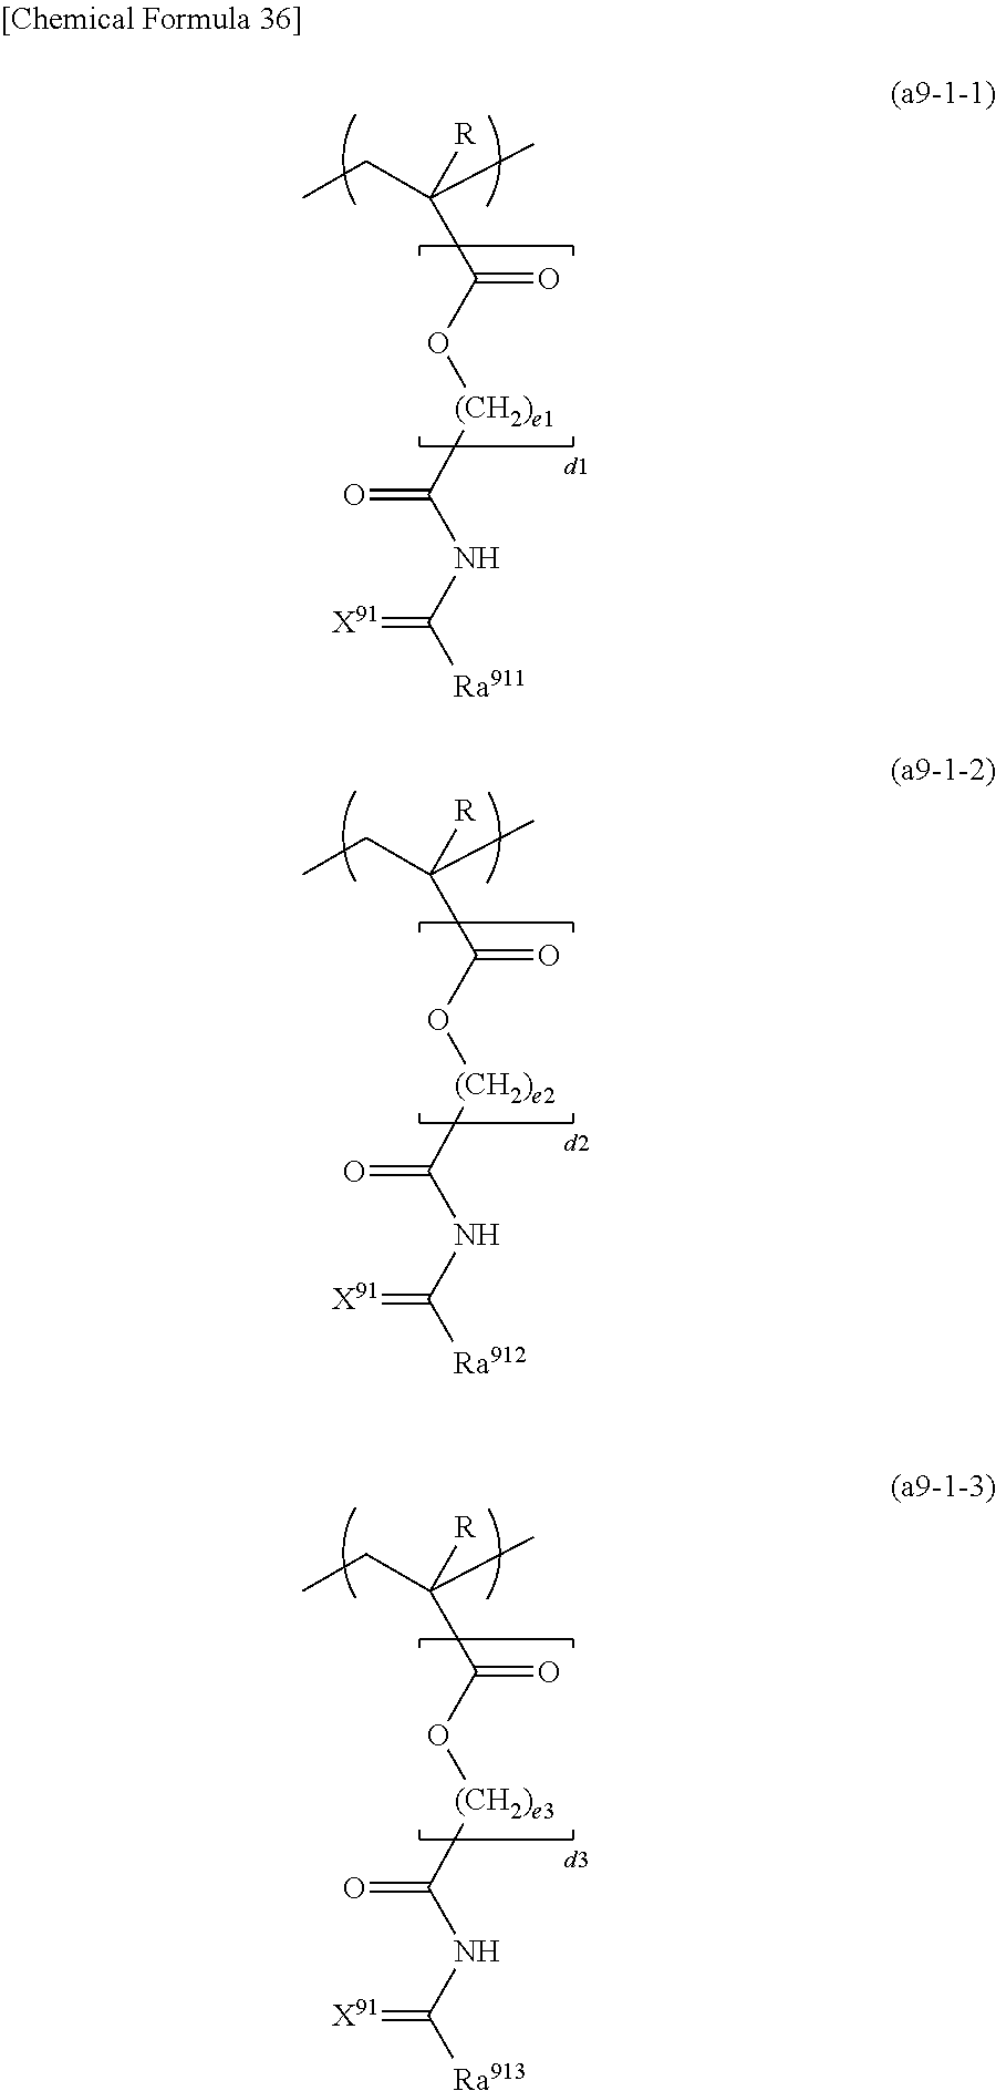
CCC(C)([R])C(=O)O[(CH2)e1]C(NC([Ra911])=[X91])=O.CCC(C)([R])C(=O)O[(CH2)e2]C(NC([Ra912])=[X91])=O.CCC(C)([R])C(=O)O[(CH2)e3]C(NC([Ra913])=[X91])=O
